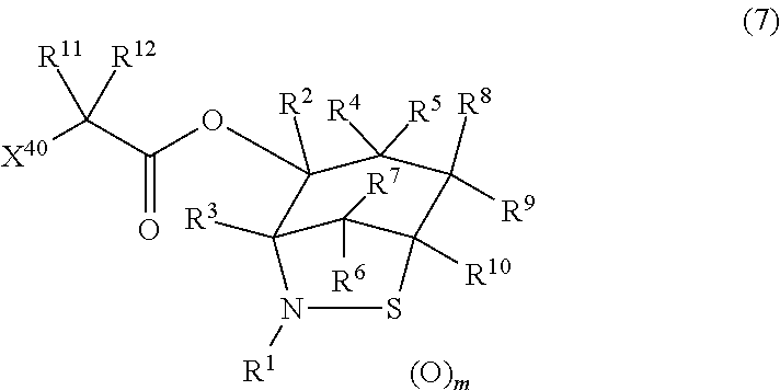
C12([R3])C([R6])([R7])C([R10])(C([R9])([R8])C([R4])([R5])C1(OC(C([X40])([R11])[R12])=O)[R2])SN2[R1].[(O)m]
